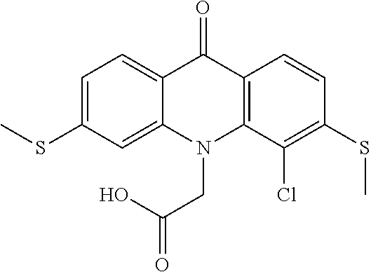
C12=C(C=CC(SC)=C1Cl)C(=O)C1=CC=C(SC)C=C1N2CC(=O)O
